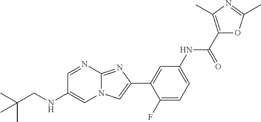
C1=NC2=NC(C3=CC(NC(C4=C(C)N=C(C)O4)=O)=CC=C3F)=CN2C=C1NCC(C)(C)C
